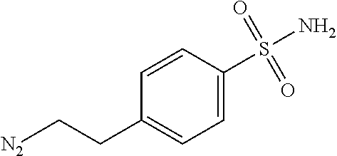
[N2]CCC1=CC=C(S(N)(=O)=O)C=C1
